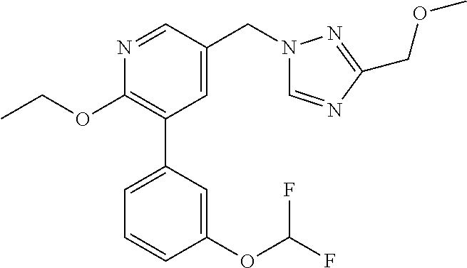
C1(OCC)=C(C2=CC=CC(OC(F)F)=C2)C=C(CN2C=NC(COC)=N2)C=N1
